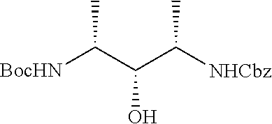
[BocHN]C(C(C([NHCbz])C)O)C
